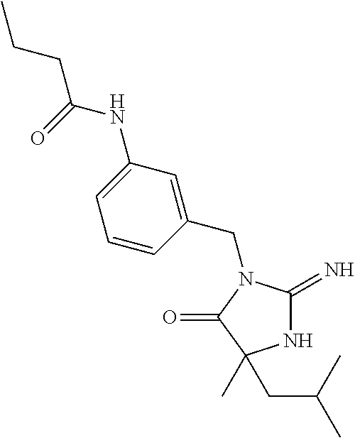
N1C(=N)N(CC2=CC(NC(CCC)=O)=CC=C2)C(=O)C1(C)CC(C)C
